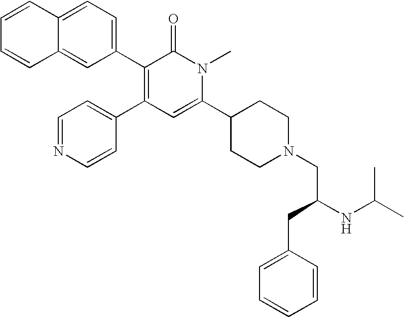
C1=CC=CC2=CC(C3=C(C4=CC=NC=C4)C=C(C4CCN(CC(NC(C)C)CC5=CC=CC=C5)CC4)N(C)C3=O)=CC=C12
